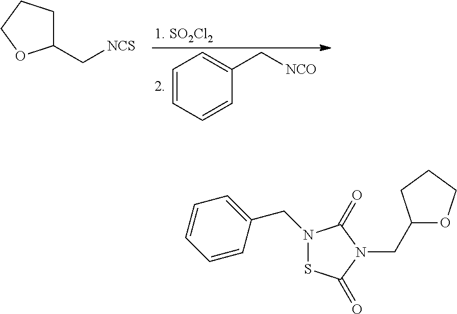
C1=CC=CC(C[NCO])=C1.C1(C[NCS])CCCO1.C1=CC(CN2SC(=O)N(CC3OCCC3)C2=O)=CC=C1
